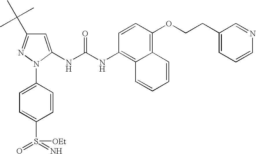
C1=C(NC(NC2=C3C(=C(OCCC4=CC=CN=C4)C=C2)C=CC=C3)=O)N(C2=CC=C(S(=N)(=O)[OEt])C=C2)N=C1C(C)(C)C
